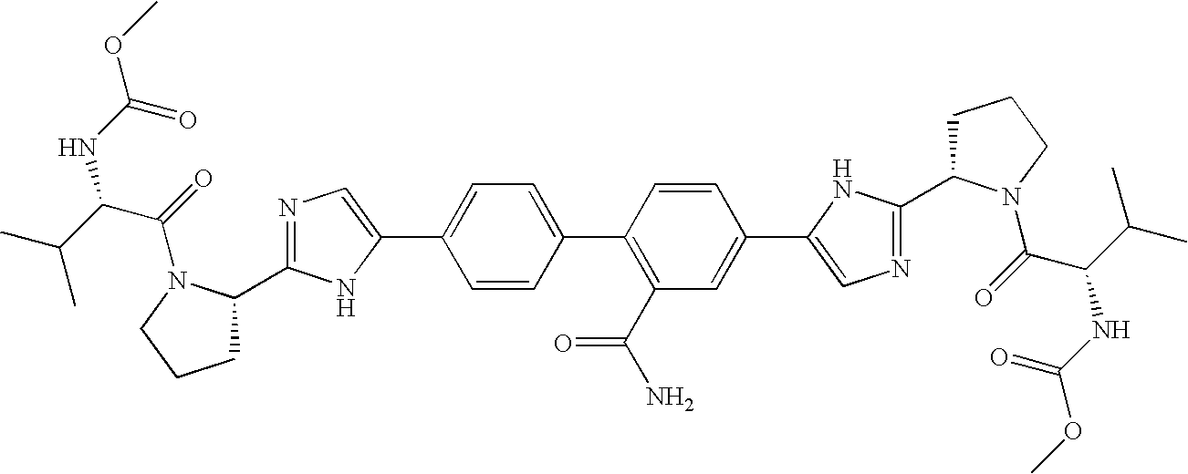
C1C(C2=NC=C(C3=CC=C(C4=C(C(N)=O)C=C(C5=CN=C(C6CCCN6C(=O)C(C(C)C)NC(=O)OC)N5)C=C4)C=C3)N2)N(C(=O)C(C(C)C)NC(OC)=O)CC1
